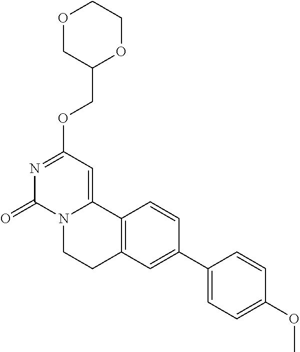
O1CC(COC2=NC(=O)N3C(=C2)C2=C(CC3)C=C(C3=CC=C(OC)C=C3)C=C2)OCC1
